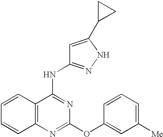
C1=CC2=C(C=C1)N=C(OC1=CC([Me])=CC=C1)N=C2NC1=NNC(C2CC2)=C1
